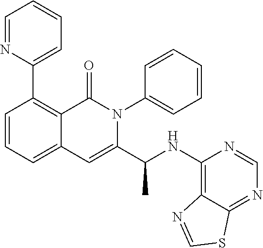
C1(C2=C3C(=CC=C2)C=C(C(NC2=C4C(=NC=N2)SC=N4)C)N(C2=CC=CC=C2)C3=O)=CC=CC=N1
